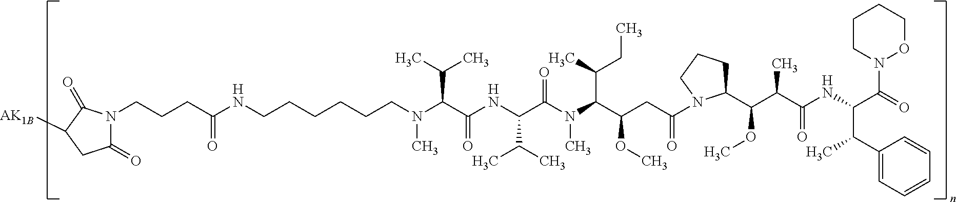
C(CCCCCN(C(C(NC(C(N(C)C(C(CC)C)C(CC(=O)N1C(C(C(C(NC(C(=O)N2OCCCC2)C(C2=CC=CC=C2)C)=O)C)OC)CCC1)OC)=O)C(C)C)=O)C(C)C)C)NC(CCCN1C(=O)CC([AK1B])C1=O)=O
